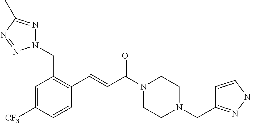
N1(CC2=C(C=CC(N3CCN(CC4=NN(C)C=C4)CC3)=O)C=CC([CF3])=C2)N=C(C)N=N1
